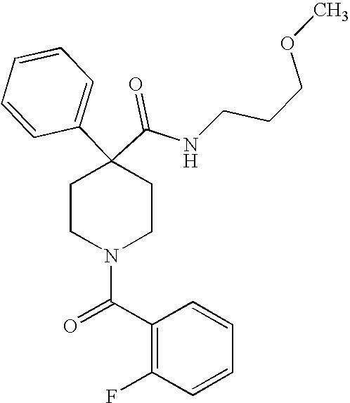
N(C(C1(C2=CC=CC=C2)CCN(C(=O)C2=C(F)C=CC=C2)CC1)=O)CCCOC
